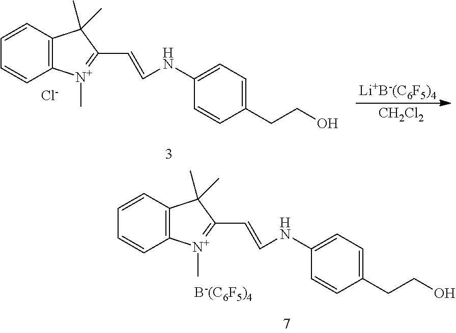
C12=C(C=CC=C1)C(C)(C)C(C=CNC1=CC=C(CCO)C=C1)=[N+]2C.[B-(C6F5)4].C12=C(C=CC=C1)C(C)(C)C(C=CNC1=CC=C(CCO)C=C1)=[N+]2C.[Cl-].[CH2Cl2].[Li+B-(C6F5)4]
